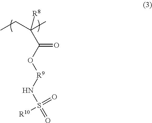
O=C(O[R9]NS(=O)(=O)[R10])C([R8])(C)CC
